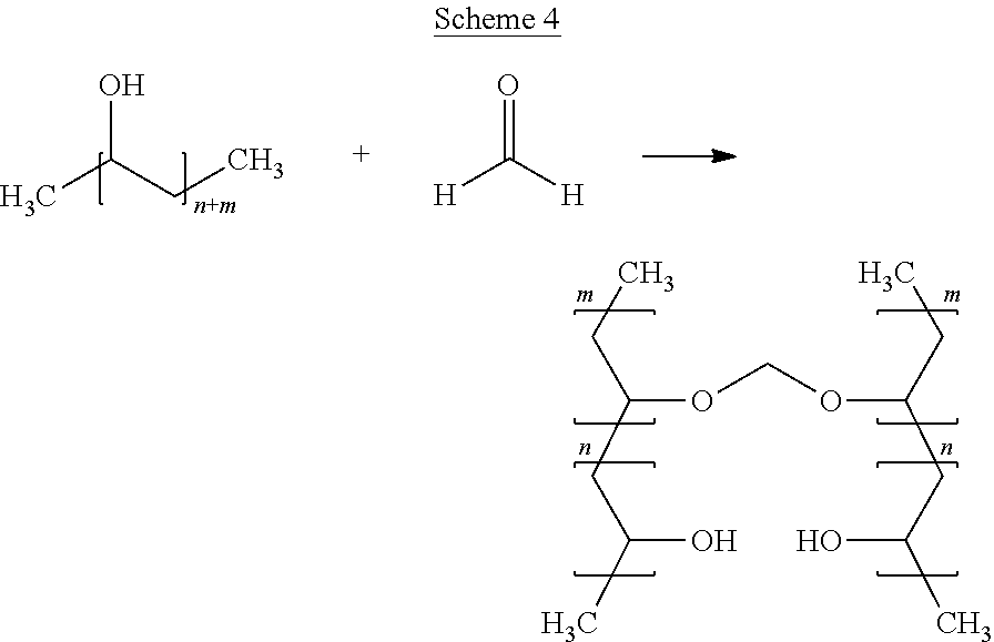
OC(CC)C.O=C([H])[H].C(CC)(CC(O)C)OCOC(CC)CC(O)C
